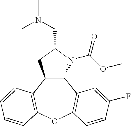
C12C(N(C(OC)=O)C(CN(C)C)C1)C1=C(OC3=C2C=CC=C3)C=CC(F)=C1
